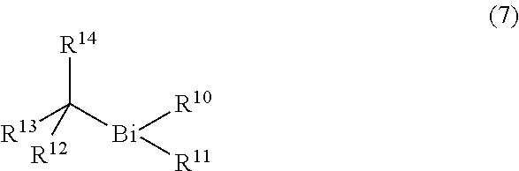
[R14]C([Bi]([R10])[R11])([R13])[R12]
